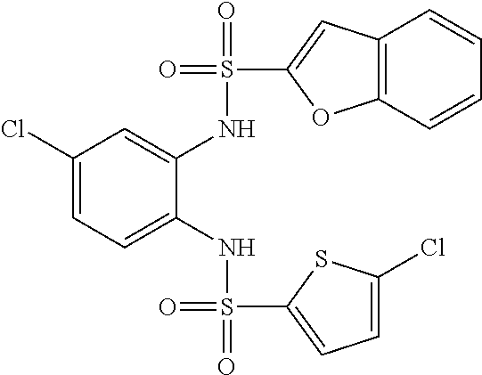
C1(Cl)=CC=C(NS(=O)(=O)C2=CC=C(Cl)S2)C(NS(=O)(C2=CC3=C(O2)C=CC=C3)=O)=C1
